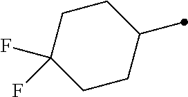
C1(C)CCC(F)(F)CC1
